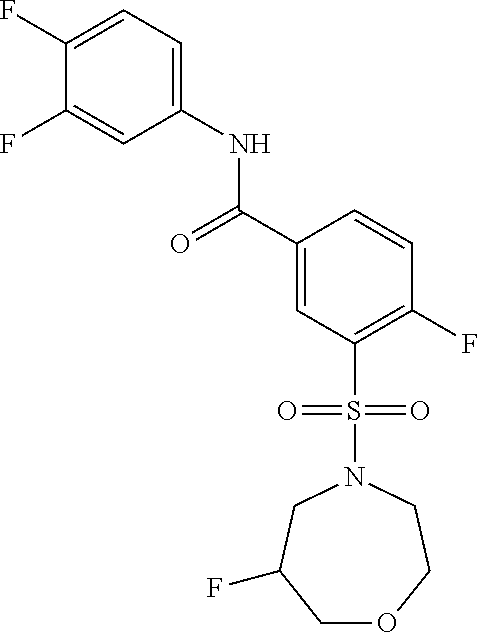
C1(F)=CC=C(NC(C2=CC(S(=O)(=O)N3CC(F)COCC3)=C(F)C=C2)=O)C=C1F
